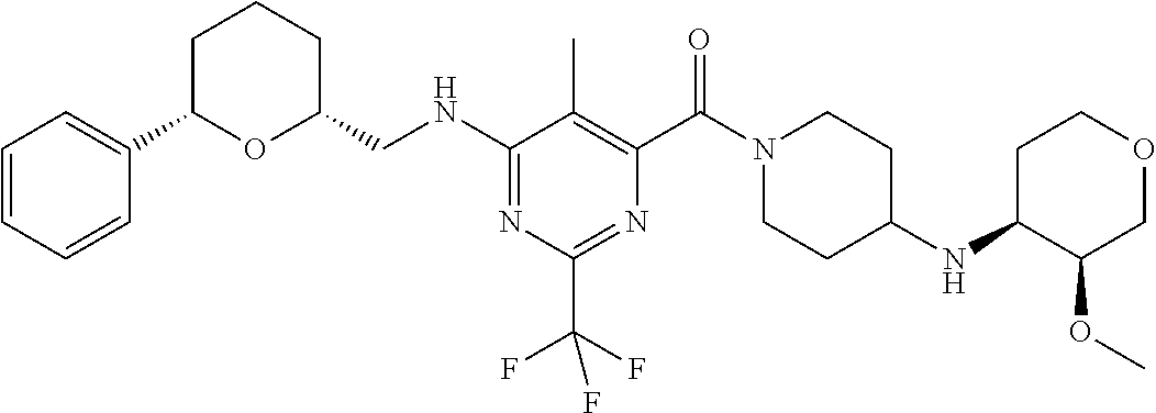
N(C1=NC(C(F)(F)F)=NC(C(N2CCC(NC3C(OC)COCC3)CC2)=O)=C1C)CC1CCCC(C2=CC=CC=C2)O1
